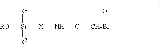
[RO][Si]([X]NC[CH2Br]=O)([R1])[R2]
